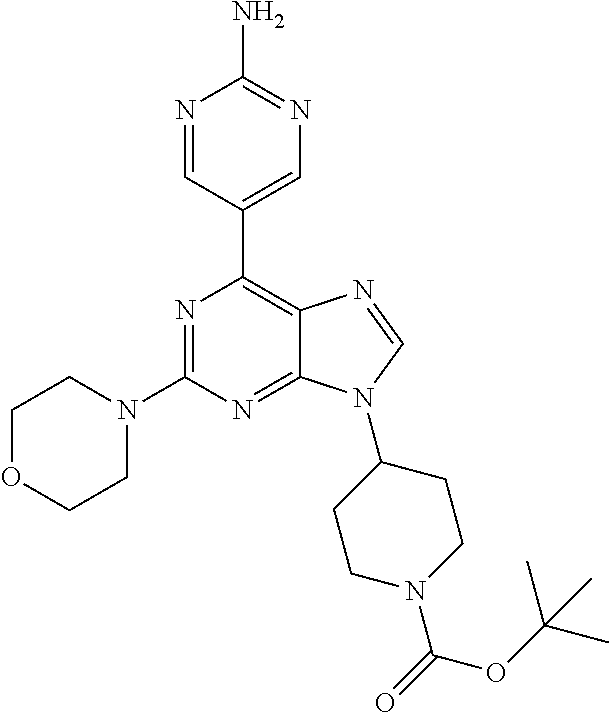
N1=CC(C2=C3C(=NC(N4CCOCC4)=N2)N(C2CCN(C(=O)OC(C)(C)C)CC2)C=N3)=CN=C1N
